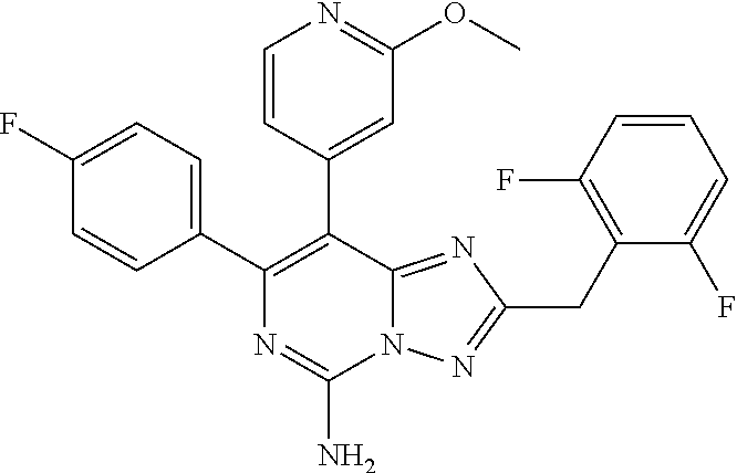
N12C(=NC(CC3=C(F)C=CC=C3F)=N1)C(C1=CC(OC)=NC=C1)=C(C1=CC=C(F)C=C1)N=C2N
